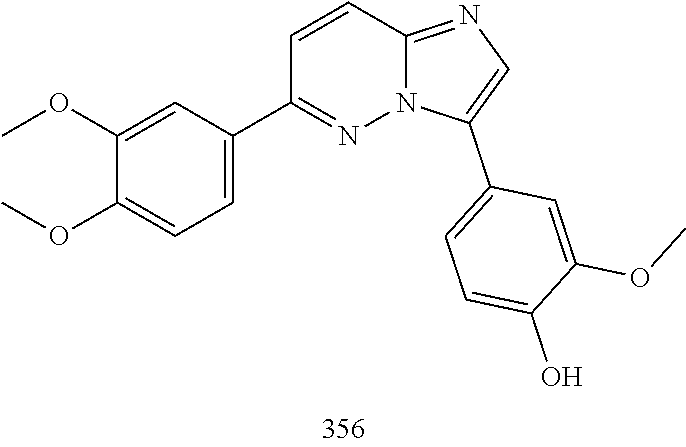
COC1=CC(C2=NN3C(=NC=C3C3=CC=C(O)C(OC)=C3)C=C2)=CC=C1OC
